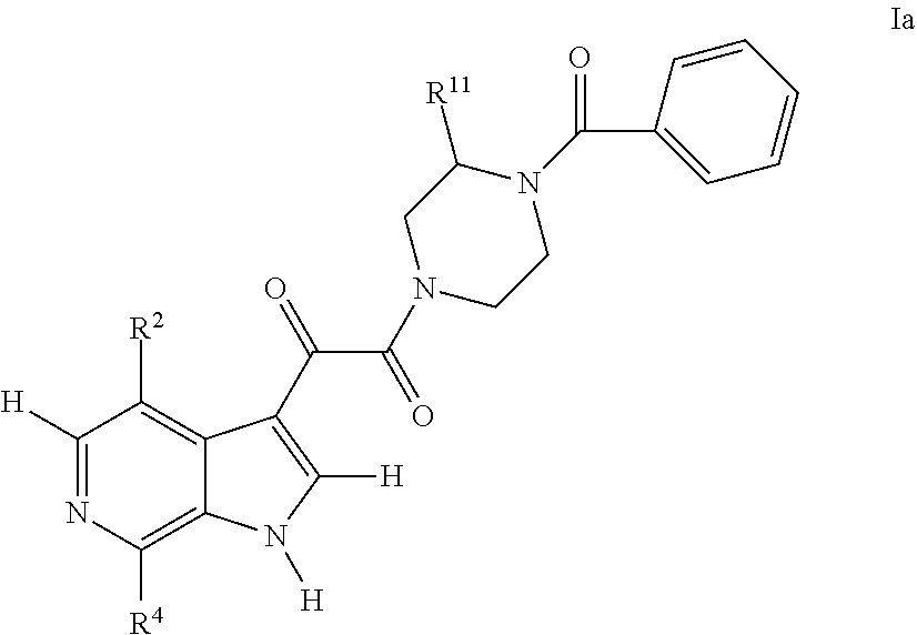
C1([H])=NC([R4])=C2C(=C1[R2])C(C(=O)C(=O)N1CCN(C(=O)C3=CC=CC=C3)C([R11])C1)=C([H])N2[H]
